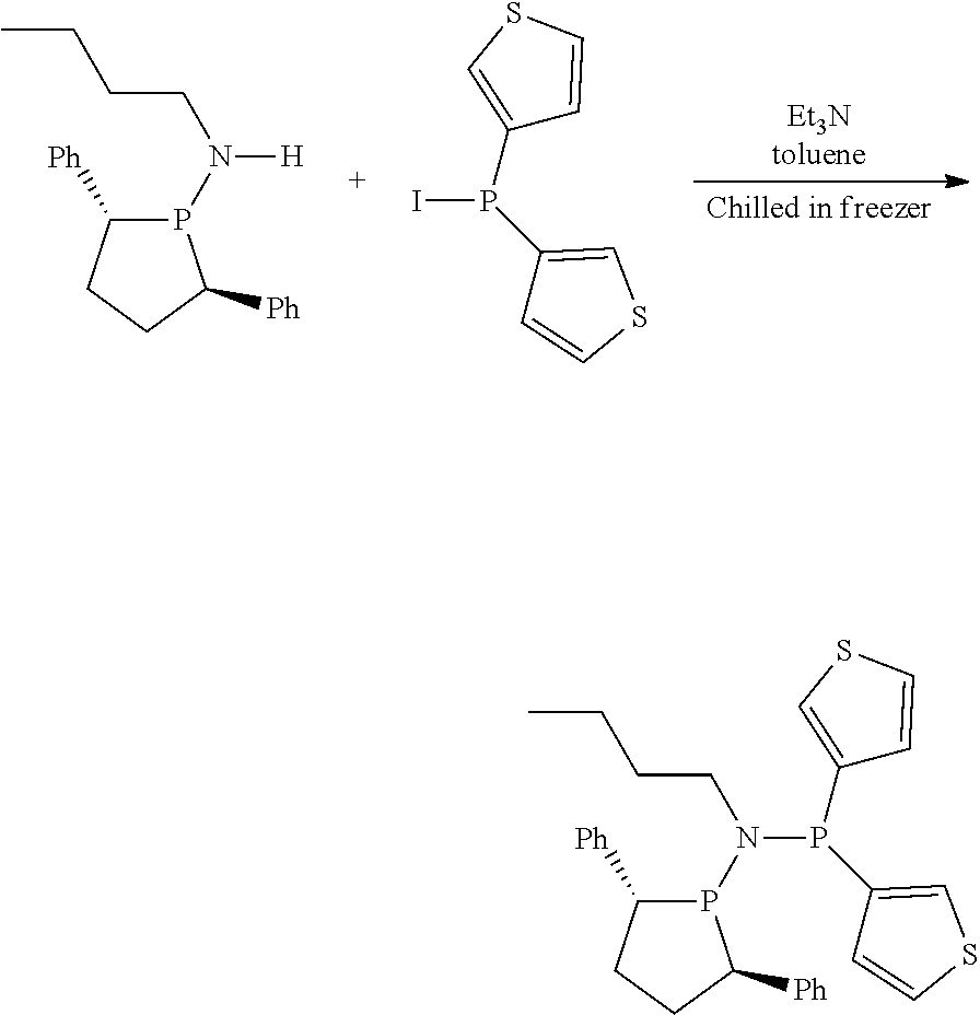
IP(C1=CSC=C1)C1=CSC=C1.[Chilled in freezer].P1(N(CCCC)[H])C([Ph])CCC1[Ph].C1(P(C2=CSC=C2)N(P2C([Ph])CCC2[Ph])CCCC)=CSC=C1
